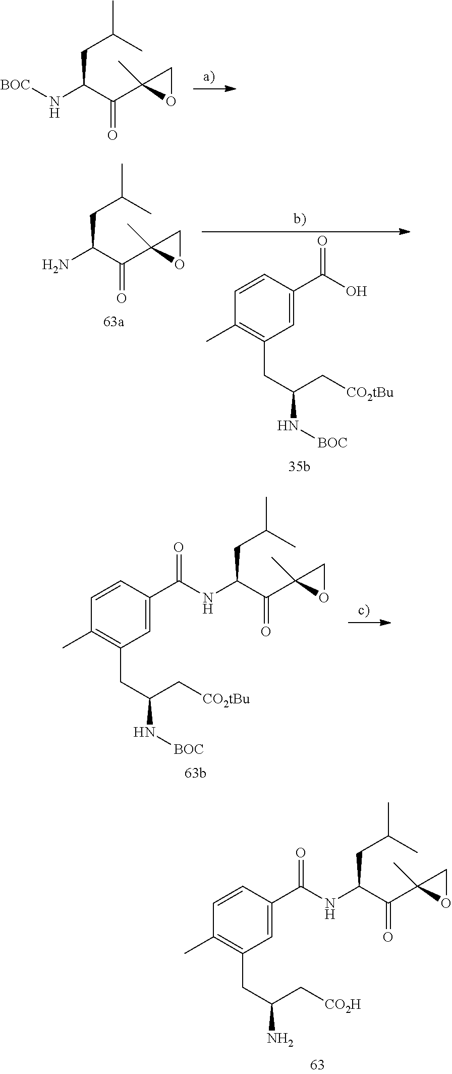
[BOC]NC(C(=O)C1(C)CO1)CC(C)C.NC(C(=O)C1(C)CO1)CC(C)C.C1=CC(C)=C(CC(C[CO2tBu])N[BOC])C=C1C(O)=O.C(C(=O)C1(C)CO1)(CC(C)C)NC(C1=CC(CC(C[CO2tBu])N[BOC])=C(C)C=C1)=O.C(C(=O)C1(C)CO1)(CC(C)C)NC(C1=CC(CC(C[CO2H])N)=C(C)C=C1)=O
